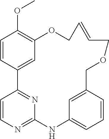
C1=CC2=CC(=C1OC)OCC=CCOCC1=CC(=CC=C1)NC1=NC=CC2=N1
